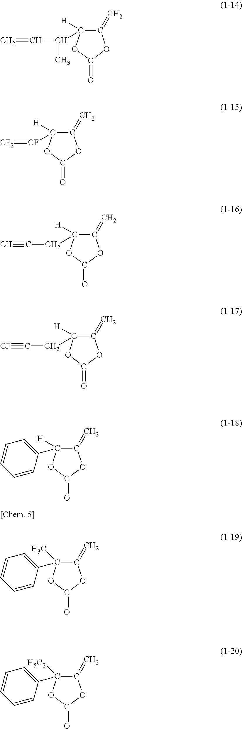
C1(=C)C([H])(C(C=C)C)OC(=O)O1.C1(=C)C([H])([CF]=[CF2])OC(=O)O1.C1(=C)C([H])(CC#C)OC(=O)O1.C1(=C)C([H])(CC#[CF])OC(=O)O1.C1(=C)OC(=O)OC1([H])C1=CC=CC=C1.C1(=C)OC(=O)OC1(C)C1=CC=CC=C1.C1(=C)OC(=O)OC1([H5C2])C1=CC=CC=C1
